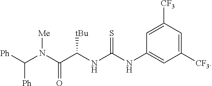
C(N(C(C(NC(NC1=CC([CF3])=CC([CF3])=C1)=S)[tBu])=O)[Me])([Ph])[Ph]
